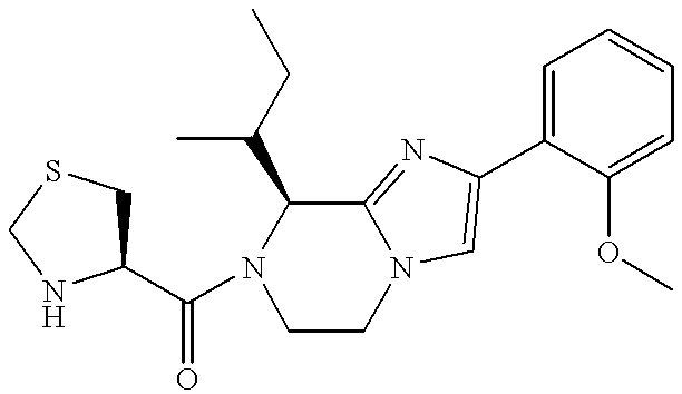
C1(C(N2CCN3C(=NC(C4=CC=CC=C4OC)=C3)C2C(CC)C)=O)CSCN1
